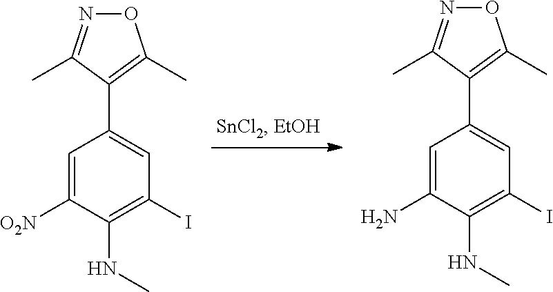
C1=C([O2N])C(NC)=C(I)C=C1C1=C(C)ON=C1C.C1=C(N)C(NC)=C(I)C=C1C1=C(C)ON=C1C
